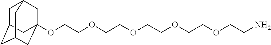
C1C2CC3CC(OCCOCCOCCOCCOCCN)(CC1C3)C2
